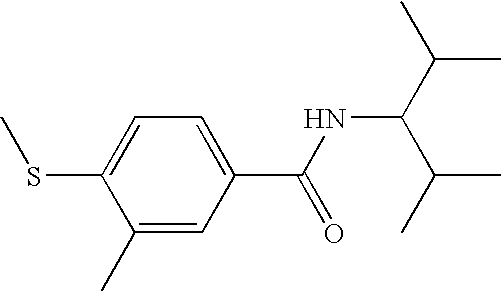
C1=C(SC)C(C)=CC(C(=O)NC(C(C)C)C(C)C)=C1
